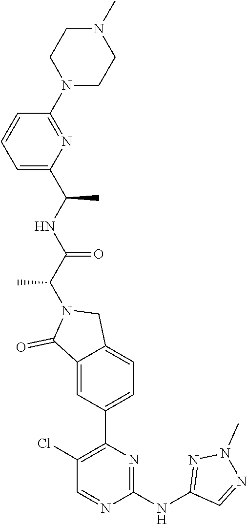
C1(C(C)NC(C(N2C(=O)C3=CC(C4=C(Cl)C=NC(NC5=NN(C)N=C5)=N4)=CC=C3C2)C)=O)=CC=CC(N2CCN(C)CC2)=N1
